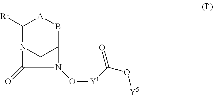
C1([R1])N2CC(B[A]1)N(O[Y1]C(O[Y5])=O)C2=O
